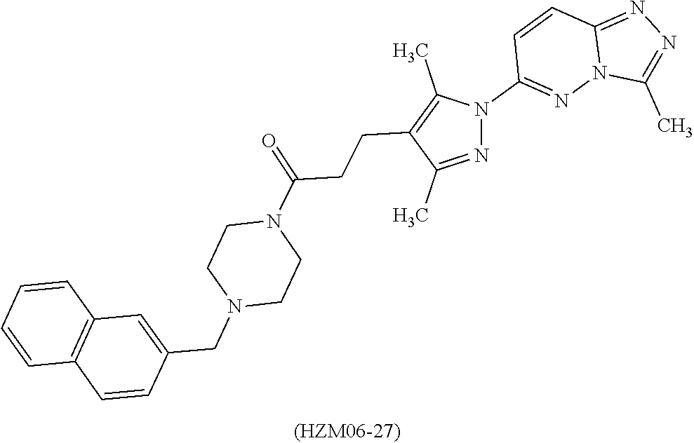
N1(C(=O)CCC2=C(C)N(C3=NN4C(=NN=C4C)C=C3)N=C2C)CCN(CC2=CC3=C(C=C2)C=CC=C3)CC1
